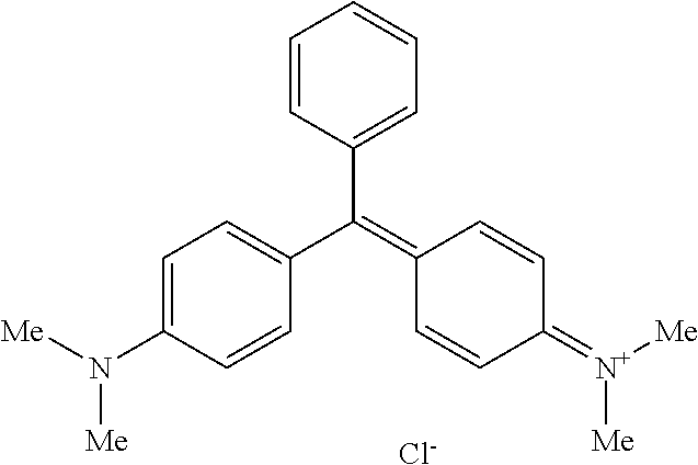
C1=C(N([Me])[Me])C=CC(C(=C2C=CC(=[N+]([Me])[Me])C=C2)C2=CC=CC=C2)=C1.[Cl-]
